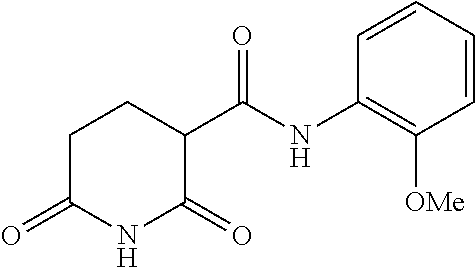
C1=CC=CC(NC(C2CCC(=O)NC2=O)=O)=C1[OMe]
